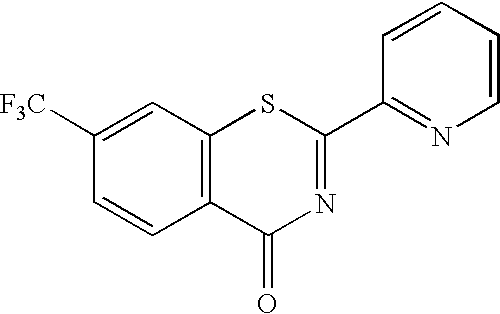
C1=CC2=C(C=C1[F3C])SC(C1=NC=CC=C1)=NC2=O
